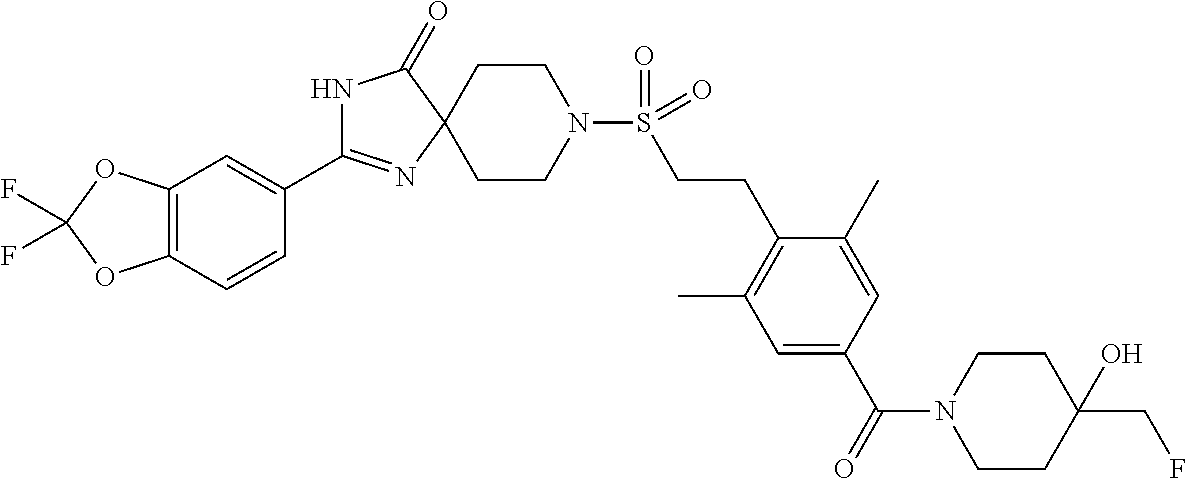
N1C(C2=CC3=C(C=C2)OC(F)(F)O3)=NC2(C1=O)CCN(S(CCC1=C(C)C=C(C(=O)N3CCC(O)(CF)CC3)C=C1C)(=O)=O)CC2
